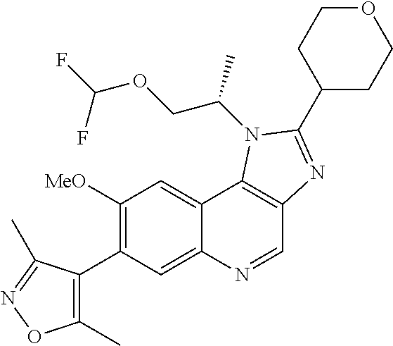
C1([MeO])=C(C2=C(C)ON=C2C)C=C2C(=C1)C1=C(C=N2)N=C(C2CCOCC2)N1C(COC(F)F)C
